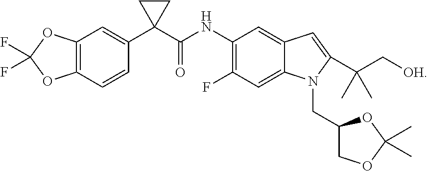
C12=C(C=CC(C3(C(NC4=C(F)C=C5C(=C4)C=C(C(C[OH])(C)C)N5CC4COC(C)(C)O4)=O)CC3)=C1)OC(F)(F)O2
